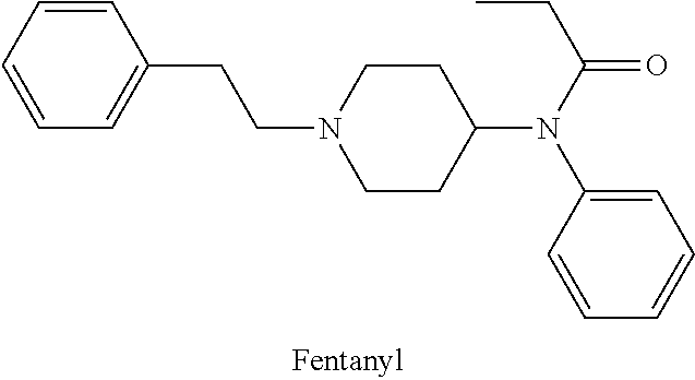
C1=CC(CCN2CCC(N(C3=CC=CC=C3)C(=O)CC)CC2)=CC=C1
